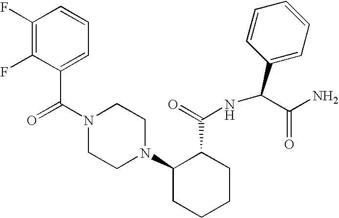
C(N1CCN(C2CCCCC2C(=O)NC(C2=CC=CC=C2)C(N)=O)CC1)(C1=CC=CC(F)=C1F)=O
